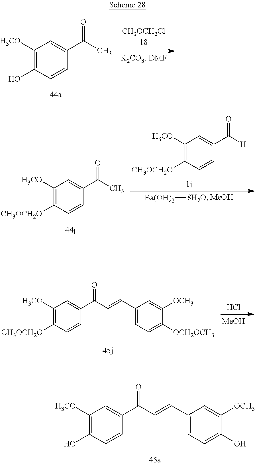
C1([H3CO])=C(O)C=CC(C(C)=O)=C1.[Ba(OH)2][8H2O].[MeOH].C1([H3CO])=C([CH3OCH2O])C=CC(C(C)=O)=C1.C1([H3CO])=C([CH3OCH2O])C=CC(C([H])=O)=C1.[MeOH].Cl.C1([H3CO])=C([CH3OCH2O])C=CC(C(C=CC2=CC=C([OCH2OCH3])C([OCH3])=C2)=O)=C1.C1([H3CO])=C(O)C=CC(C(C=CC2=CC=C(O)C([OCH3])=C2)=O)=C1
